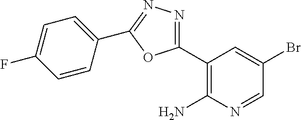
C1(C2=NN=C(C3=CC=C(F)C=C3)O2)=C(N)N=CC(Br)=C1
